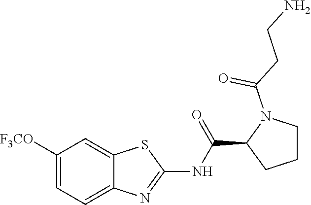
C1([F3CO])=CC=C2C(=C1)SC(NC(C1CCCN1C(CCN)=O)=O)=N2
